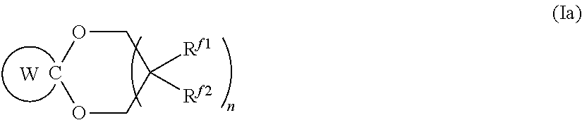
O1COCC([Rf1])([Rf2])C1.[W]
